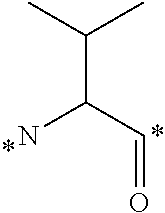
CC(C(C=O)N)C
